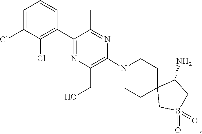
C1CN(C2=C(CO)N=C(C3=C(Cl)C(Cl)=CC=C3)C(C)=N2)CCC12CS(=O)(=O)CC2N
